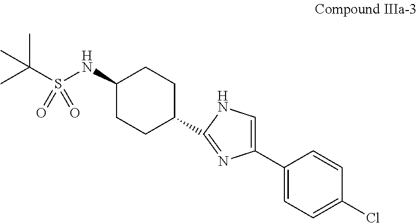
CC(S(NC1CCC(C2=NC(C3=CC=C(Cl)C=C3)=CN2)CC1)(=O)=O)(C)C
